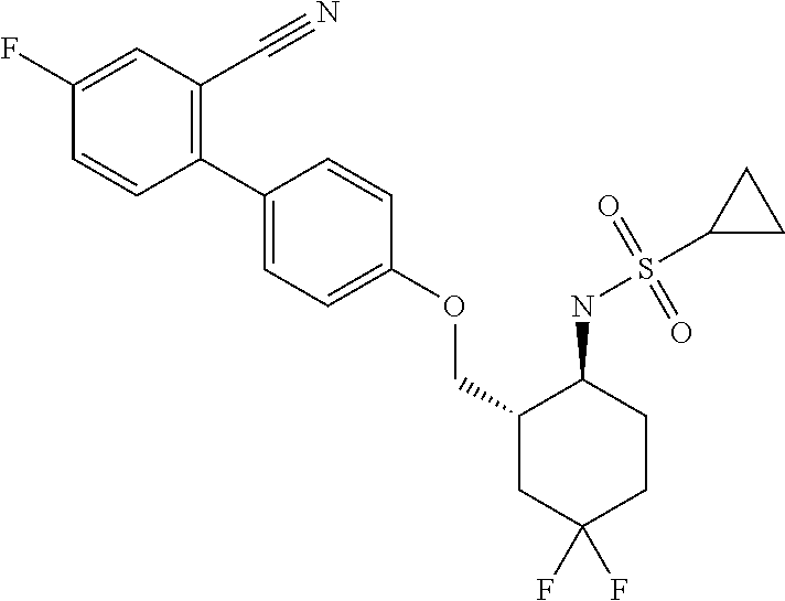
C1(C2=CC=C(OCC3CC(F)(F)CCC3NS(=O)(=O)C3CC3)C=C2)=C(C#N)C=C(F)C=C1
